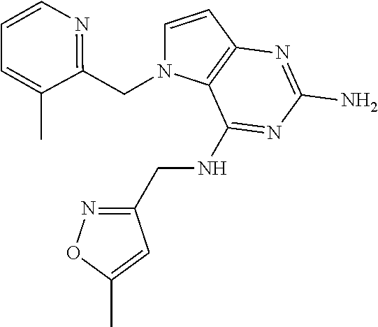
C1=CC2=C(N1CC1=NC=CC=C1C)C(NCC1=NOC(C)=C1)=NC(N)=N2
